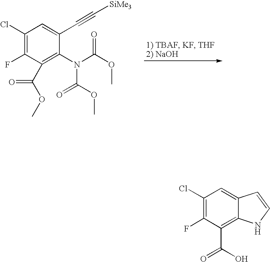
C1(Cl)=C(F)C(C(OC)=O)=C(N(C(OC)=O)C(OC)=O)C(C#C[SiMe3])=C1.C12=CC(Cl)=C(F)C(C(O)=O)=C1NC=C2
